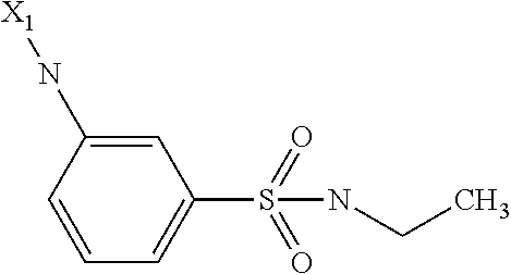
C1=C(N[X1])C=CC=C1S(=O)(=O)NCC
